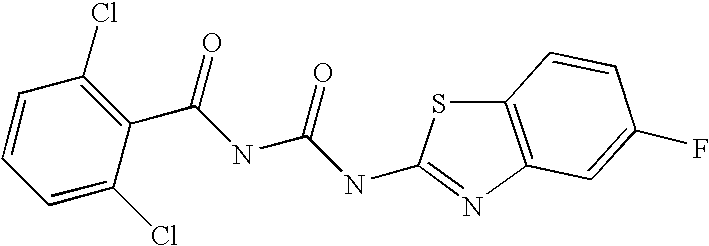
C1=CC=C(Cl)C(C(NC(NC2=NC3=C(S2)C=CC(F)=C3)=O)=O)=C1Cl
